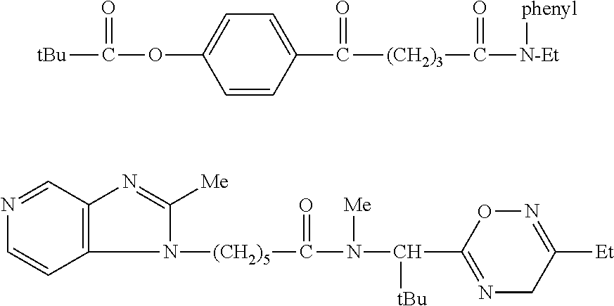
[tBu]C(OC1=CC=C(C([(CH2)3]C([N-Et][phenyl])=O)=O)C=C1)=O.N1=CC2=C(C=C1)N([(CH2)5]C(N(C(C1=NCC([Et])=NO1)[tBu])[Me])=O)C([Me])=N2
